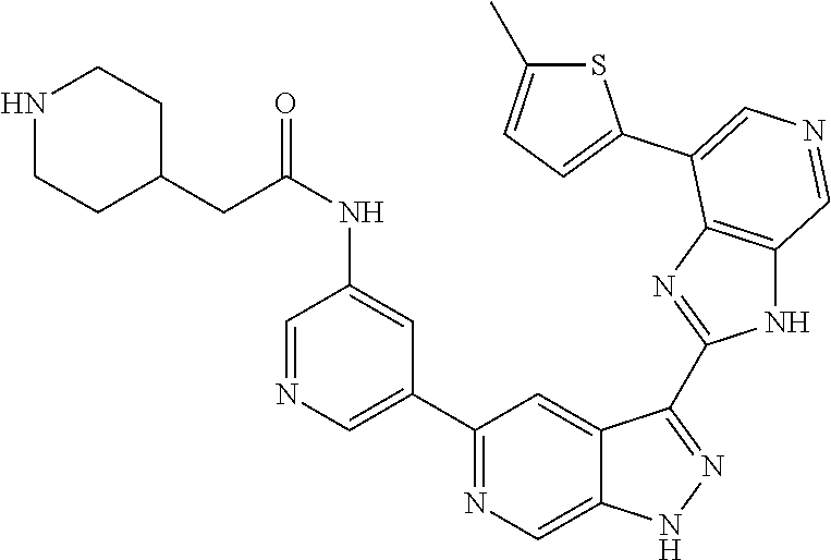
C1(C2=CN=CC(NC(=O)CC3CCNCC3)=C2)=NC=C2C(=C1)C(C1=NC3=C(N1)C=NC=C3C1=CC=C(C)S1)=NN2
